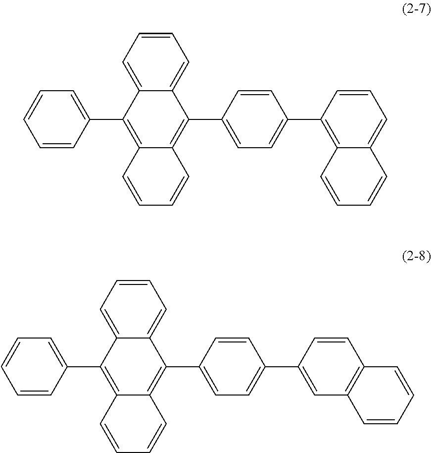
C1=C2C(=CC=C1)C(C1=CC=C(C3=C4C(=CC=C3)C=CC=C4)C=C1)=C1C(=C2C2=CC=CC=C2)C=CC=C1.C1=C2C(=CC=C1)C(C1=CC=C(C3=CC4=C(C=C3)C=CC=C4)C=C1)=C1C(=C2C2=CC=CC=C2)C=CC=C1
